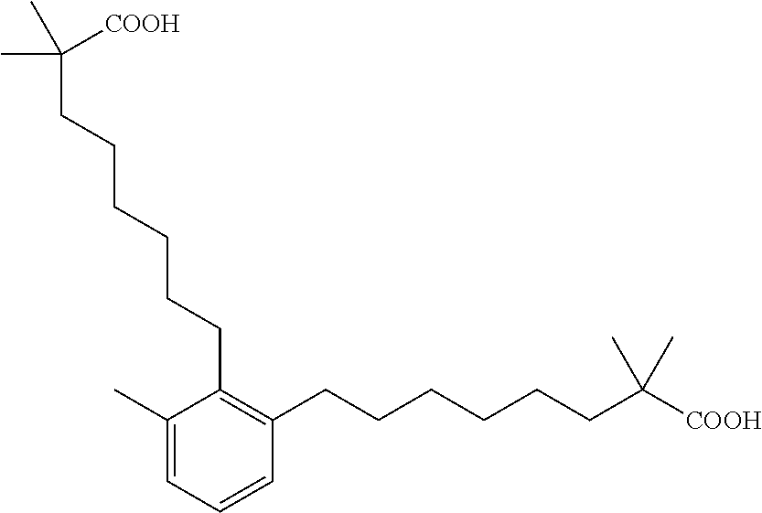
C1=CC=C(C)C(CCCCCCC(C)(C)[COOH])=C1CCCCCCC(C)(C)[COOH]
